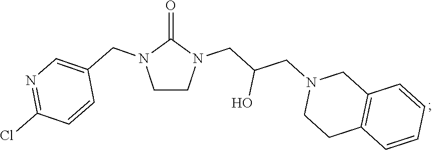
C12=C(C=CC=C1)CCN(CC(CN1C(=O)N(CC3=CN=C(Cl)C=C3)CC1)O)C2
